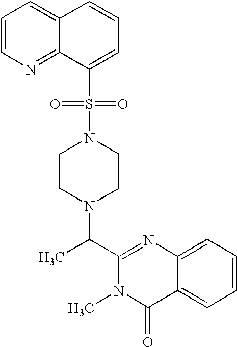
C1(C(N2CCN(S(=O)(=O)C3=CC=CC4=CC=CN=C34)CC2)C)=NC2=CC=CC=C2C(=O)N1C
